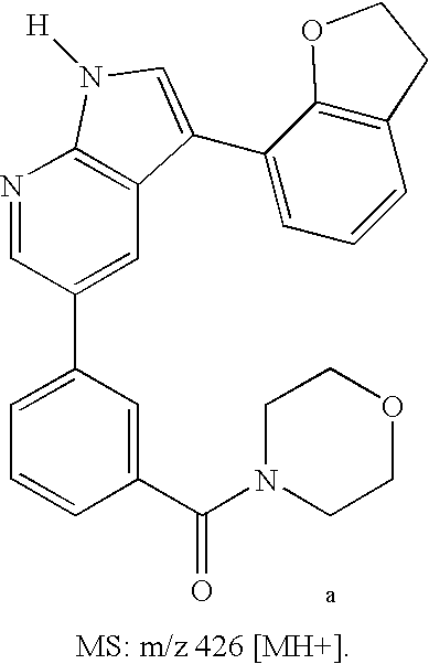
C1=C(C2=CC3=C(N=C2)N([H])C=C3C2=CC=CC3=C2OCC3)C=C(C(N2CCOCC2)=O)C=C1
